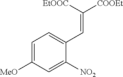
C1=C([MeO])C=C([NO2])C(C=C([COOEt])[EtOOC])=C1
